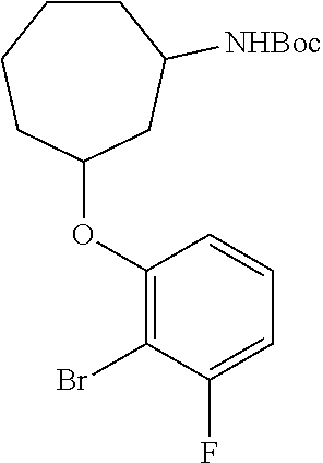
C1(OC2CC([NHBoc])CCCC2)=C(Br)C(F)=CC=C1
